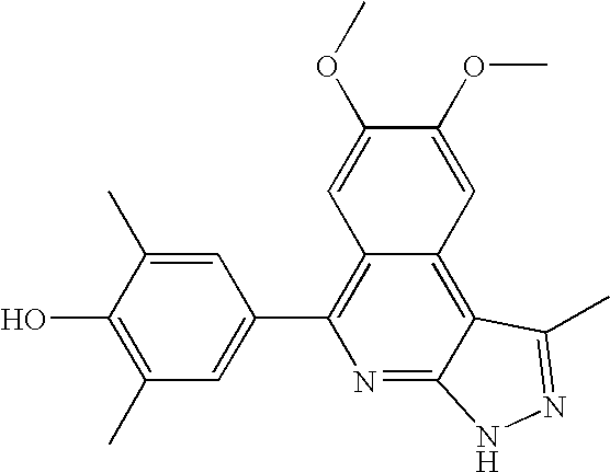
C1(C)=C(O)C(C)=CC(C2=C3C(=C4C(=N2)NN=C4C)C=C(OC)C(OC)=C3)=C1
